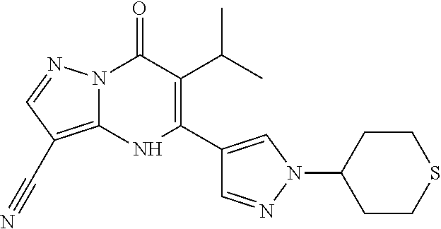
C12=C(C#N)C=NN1C(=O)C(C(C)C)=C(C1=CN(C3CCSCC3)N=C1)N2
